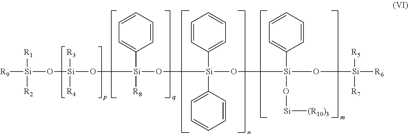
[R9][Si](O[Si]([R3])([R4])O[Si](O[Si](O[Si](O[Si][(R10)3])(C1=CC=CC=C1)O[Si]([R6])([R5])[R7])(C1=CC=CC=C1)C1=CC=CC=C1)(C1=CC=CC=C1)[R8])([R1])[R2]
